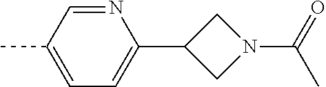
N1=CC(C)=CC=C1C1CN(C(=O)C)C1
